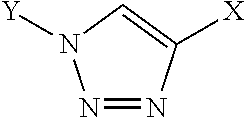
N1=NC([X])=CN1[Y]
